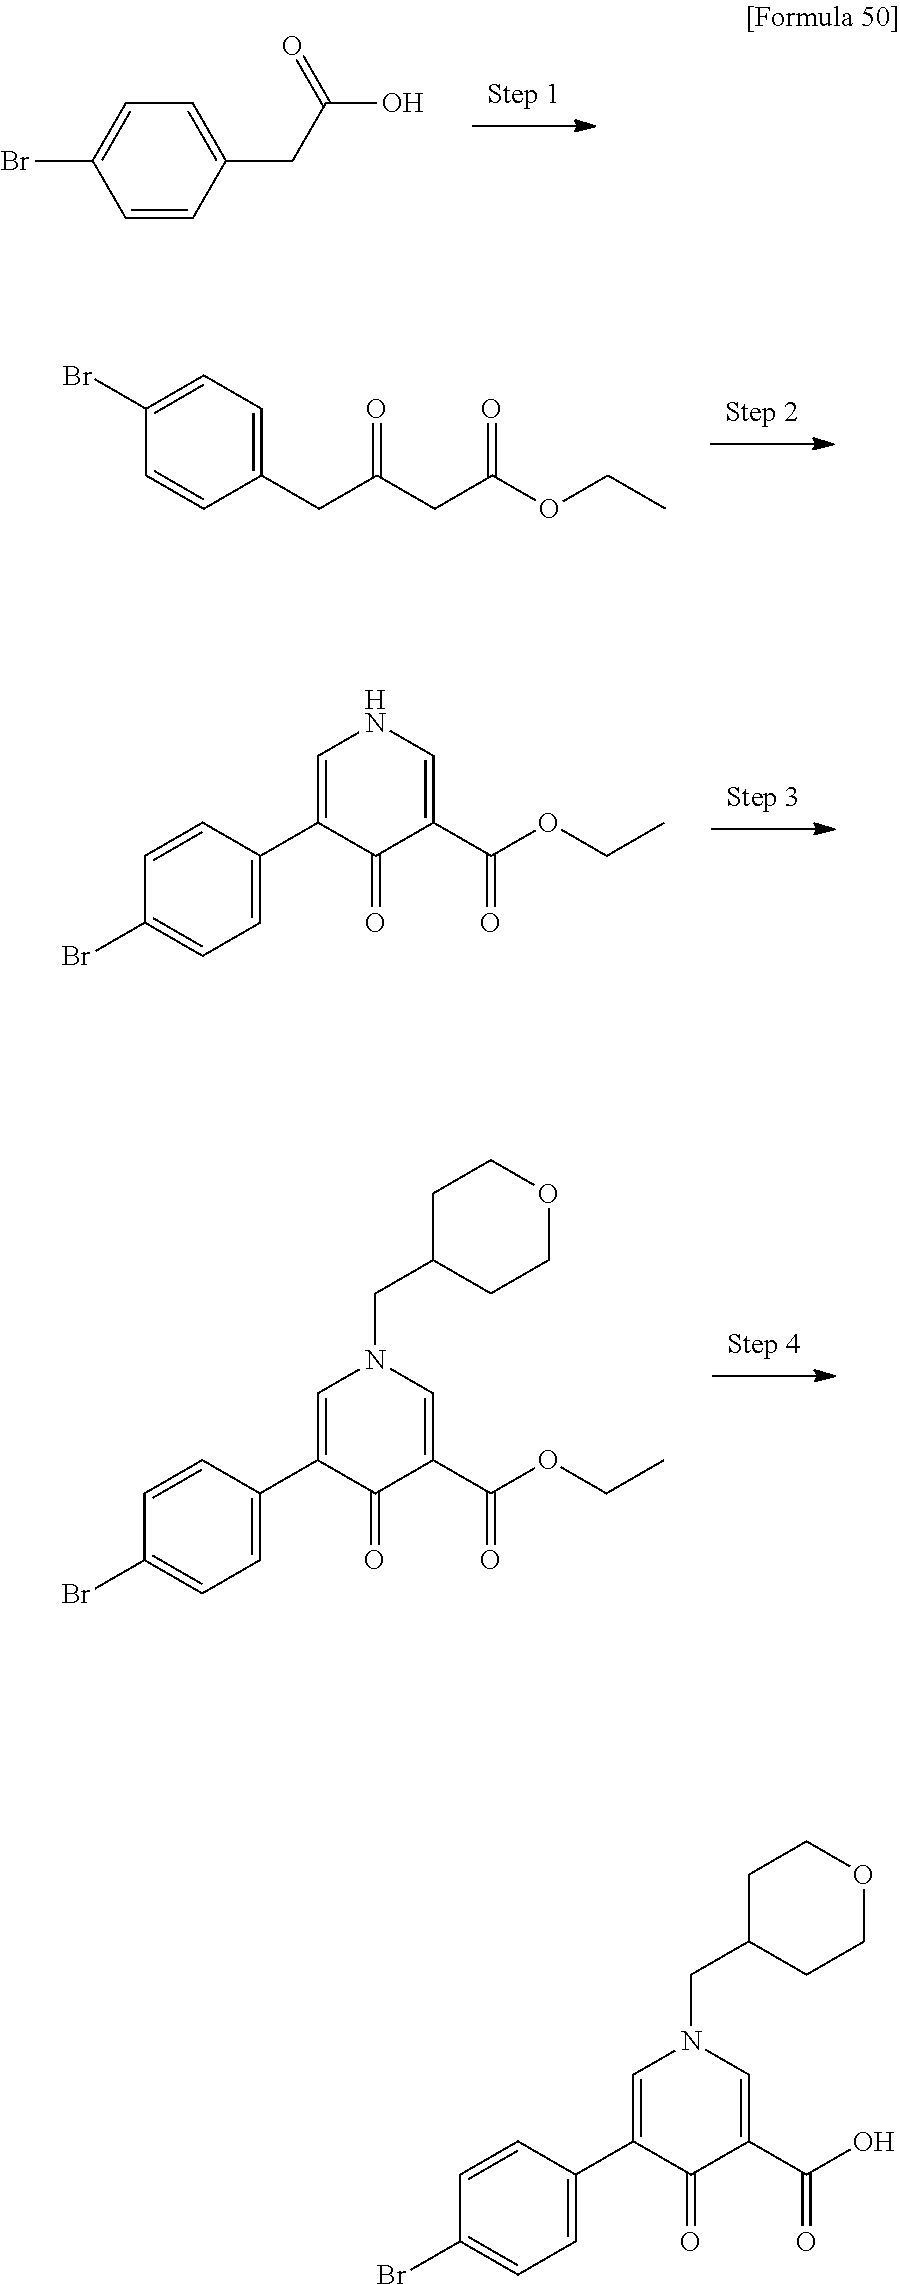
C1=CC(CC(O)=O)=CC=C1Br.C1=CC(CC(CC(OCC)=O)=O)=CC=C1Br.C1=CC(C2=CN(CC3CCOCC3)C=C(C(OCC)=O)C2=O)=CC=C1Br.C1=CC(C2=CNC=C(C(OCC)=O)C2=O)=CC=C1Br.C1=CC(C2=CN(CC3CCOCC3)C=C(C(O)=O)C2=O)=CC=C1Br
